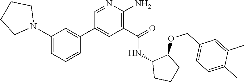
C1=NC(N)=C(C(=O)NC2CCCC2OCC2=CC=C(C)C(C)=C2)C=C1C1=CC(N2CCCC2)=CC=C1
